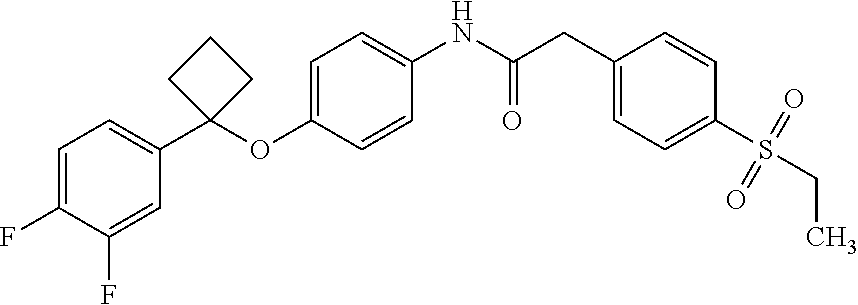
C1=C(F)C(F)=CC(C2(OC3=CC=C(NC(CC4=CC=C(S(=O)(=O)CC)C=C4)=O)C=C3)CCC2)=C1
